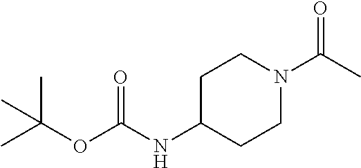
CC(OC(NC1CCN(C(C)=O)CC1)=O)(C)C
